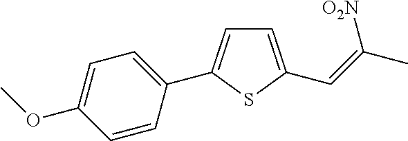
C1=C(C=C([O2N])C)SC(C2=CC=C(OC)C=C2)=C1
